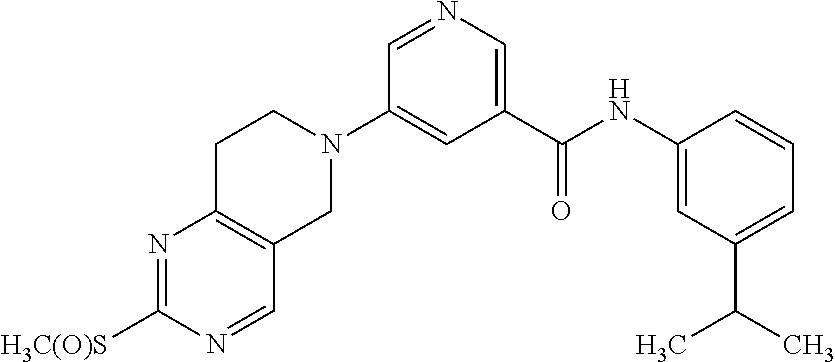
N1=C([H3C(O)S])N=CC2=C1CCN(C1=CC(C(NC3=CC(C(C)C)=CC=C3)=O)=CN=C1)C2
